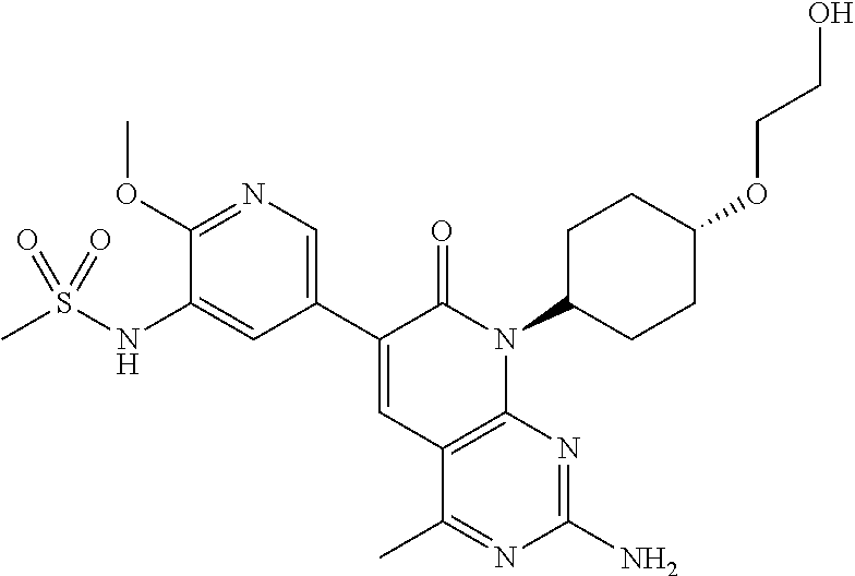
C1=C(C2=CC3=C(N(C4CCC(OCCO)CC4)C2=O)N=C(N)N=C3C)C=C(NS(C)(=O)=O)C(OC)=N1
